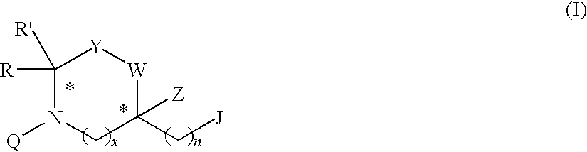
C1([R])([R'])N([Q])CC([Z])(C[J])[W][Y]1
